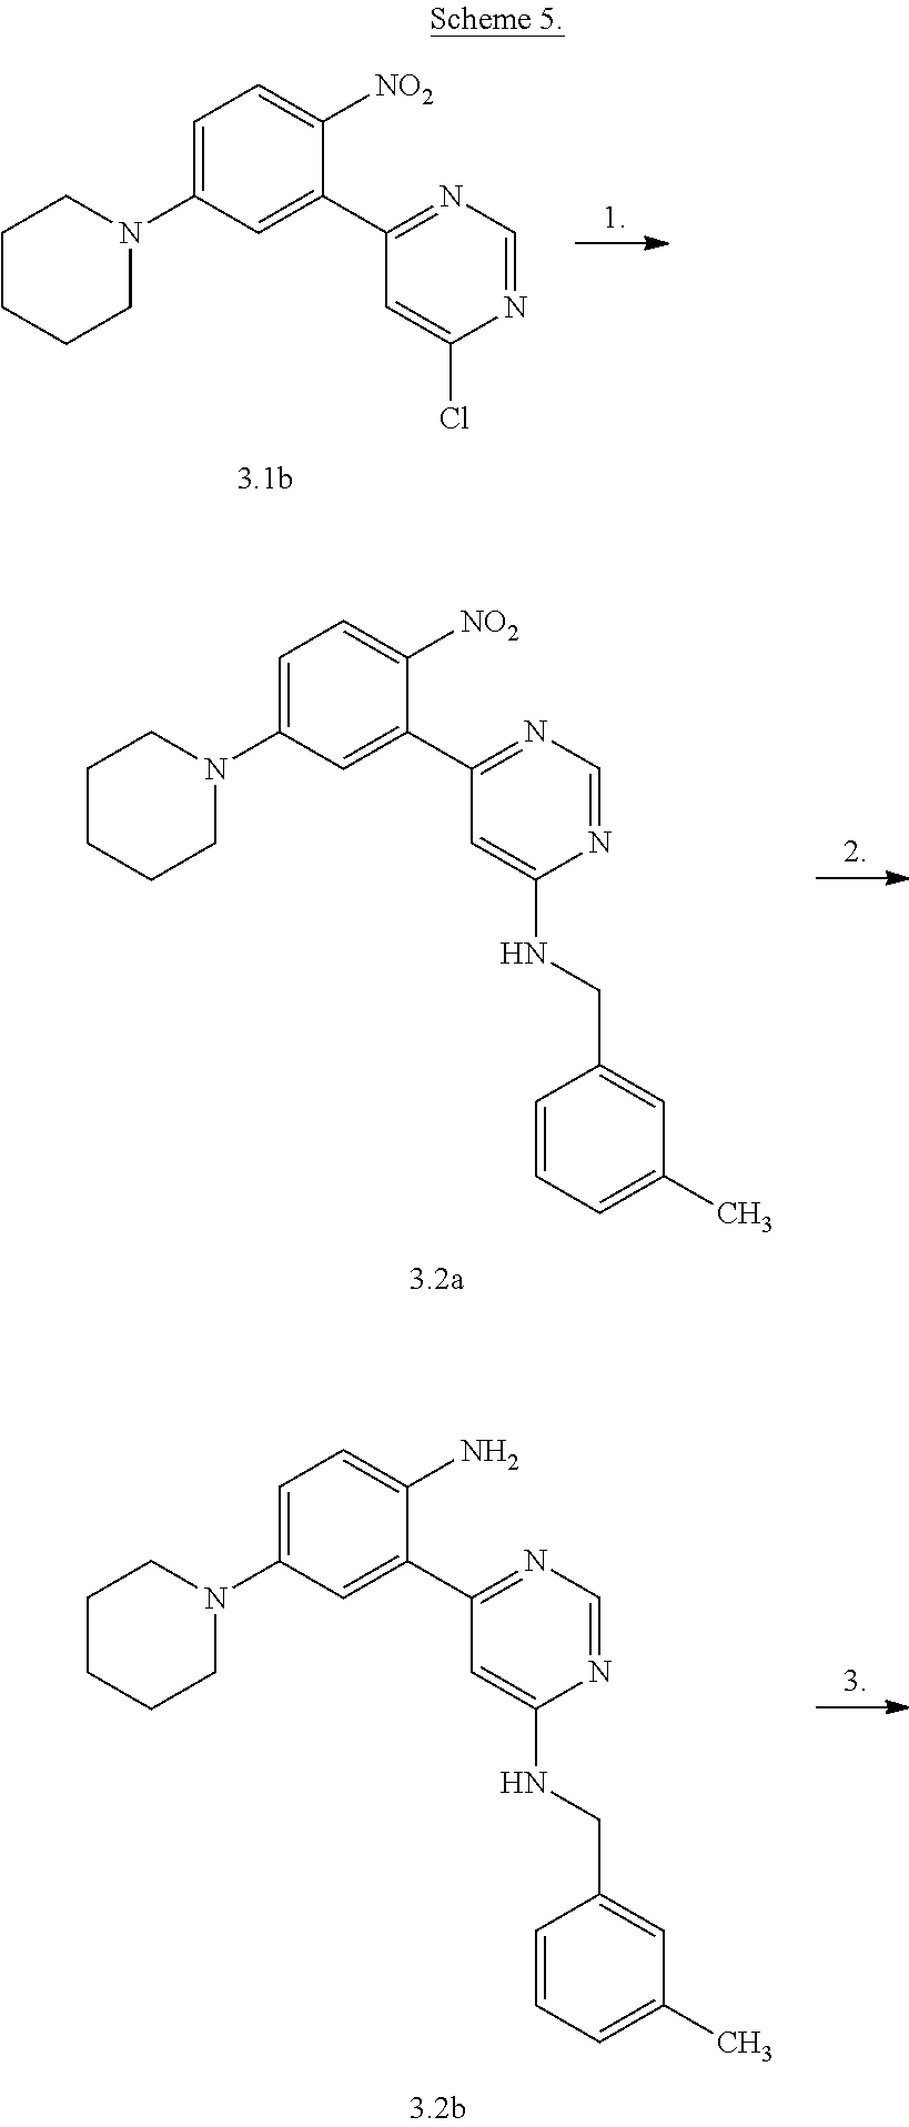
C1(C2=CC(N3CCCCC3)=CC=C2[NO2])=NC=NC(Cl)=C1.C1(C2=CC(N3CCCCC3)=CC=C2[NO2])=NC=NC(NCC2=CC(C)=CC=C2)=C1.C1(C2=CC(N3CCCCC3)=CC=C2N)=NC=NC(NCC2=CC(C)=CC=C2)=C1
